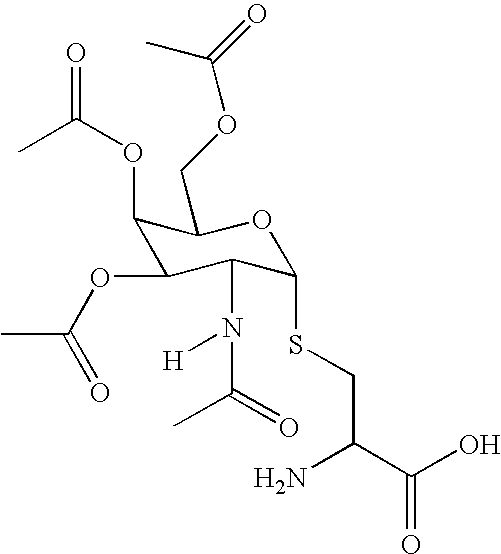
C1(OC(=O)C)C(OC(C)=O)C(N([H])C(=O)C)C(SCC(C(O)=O)N)OC1COC(=O)C
